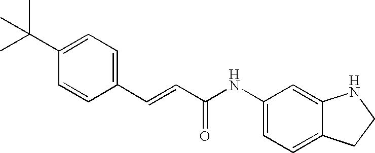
CC(C1=CC=C(C=CC(NC2=CC=C3C(=C2)NCC3)=O)C=C1)(C)C
